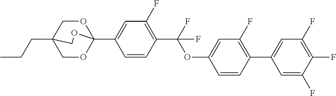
CCCC12COC(C3=CC(F)=C(C(OC4=CC(F)=C(C5=CC(F)=C(F)C(F)=C5)C=C4)(F)F)C=C3)(OC1)OC2
